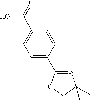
C1=CC(C(=O)O)=CC=C1C1=NC(C)(C)CO1
